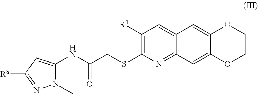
C1(NC(CSC2=C([R1])C=C3C(=N2)C=C2C(=C3)OCCO2)=O)=CC([R8])=NN1C
